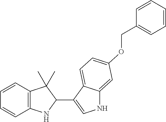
C12=C(C=CC=C1)C(C)(C)C(C1=CNC3=CC(OCC4=CC=CC=C4)=CC=C13)N2
